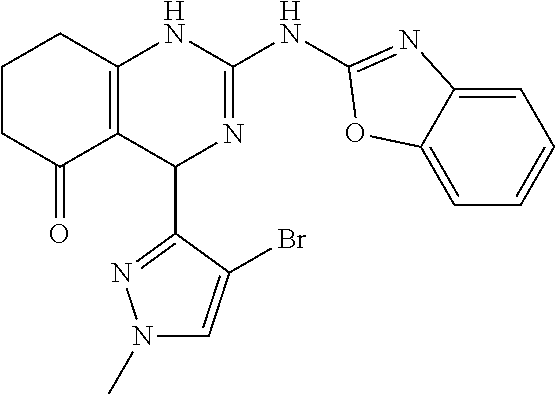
C1CC(=O)C2=C(C1)NC(NC1=NC3=CC=CC=C3O1)=NC2C1=NN(C)C=C1Br
